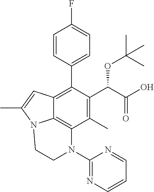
C1=CC(C2=C3C4=C(C(C)=C2C(C(=O)O)OC(C)(C)C)N(C2=NC=CC=N2)CCN4C(C)=C3)=CC=C1F
